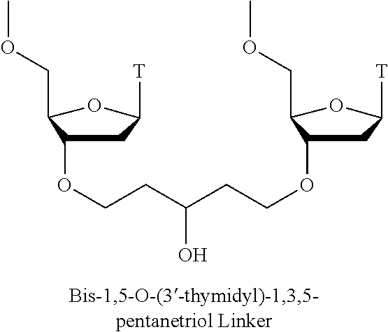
C1(COC)C(OCCC(CCOC2C(COC)OC([T])C2)O)CC([T])O1
